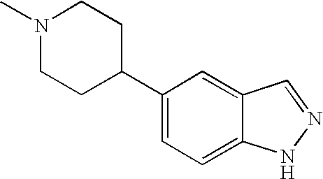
C1=C2C(=CC=C1C1CCN(C)CC1)NN=C2
